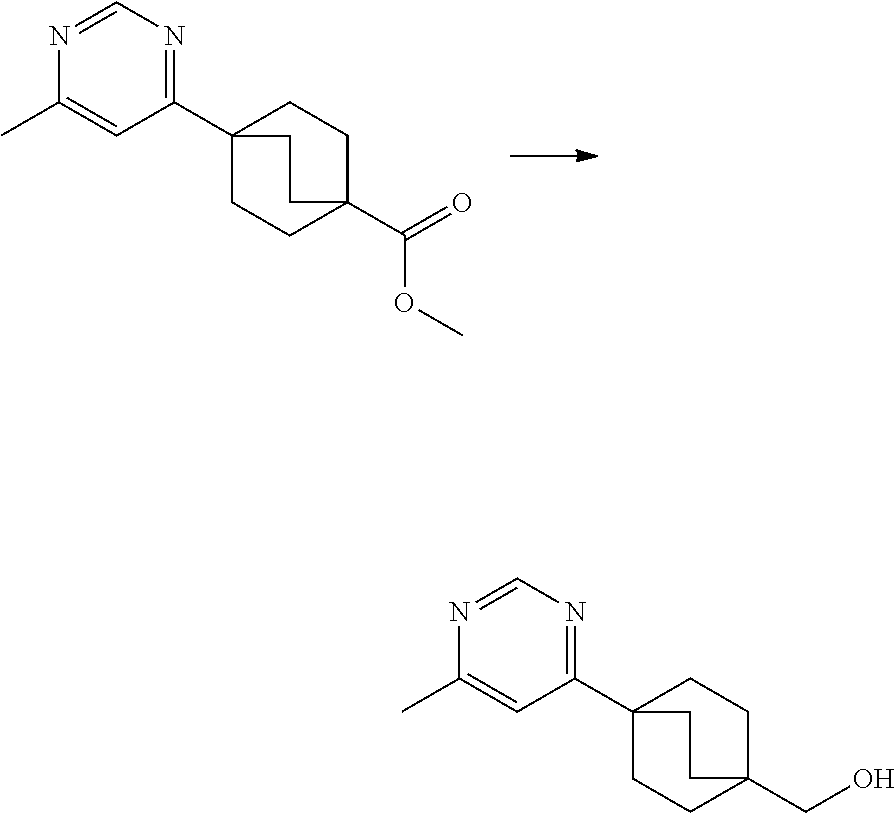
C12(C3=NC=NC(C)=C3)CCC(C(=O)OC)(CC1)CC2.C12(C3=NC=NC(C)=C3)CCC(CO)(CC1)CC2
